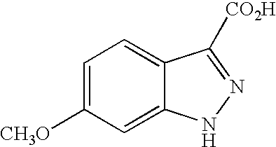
C1=C([CH3O])C=C2C(=C1)C([CO2H])=NN2
